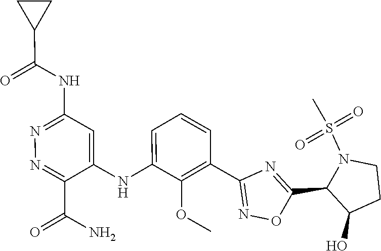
C1=CC=C(NC2=CC(NC(C3CC3)=O)=NN=C2C(N)=O)C(OC)=C1C1=NOC(C2C(O)CCN2S(C)(=O)=O)=N1
